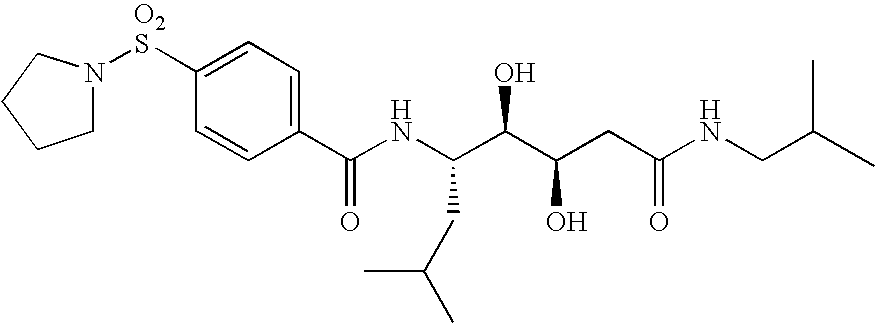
C1N([O2S]C2=CC=C(C(NC(C(C(CC(NCC(C)C)=O)O)O)CC(C)C)=O)C=C2)CCC1
